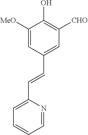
C1=C([MeO])C(O)=C([CHO])C=C1C=CC1=CC=CC=N1
